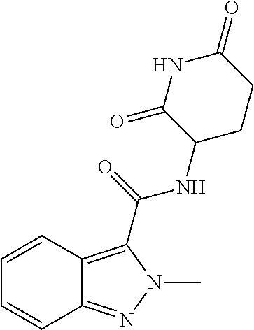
C12=NN(C)C(C(=O)NC3CCC(=O)NC3=O)=C1C=CC=C2
